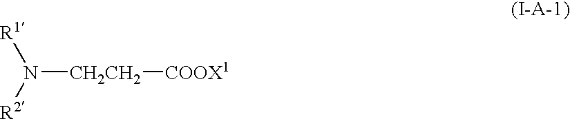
[R1]N([R2])[CH2CH2][COOX1]
